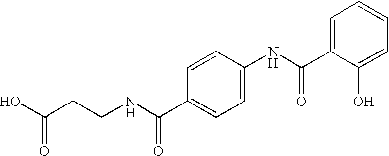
C(CCNC(C1=CC=C(NC(C2=CC=CC=C2O)=O)C=C1)=O)(O)=O.[H].[H]
